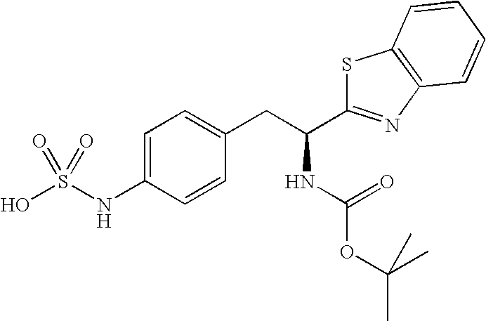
S1C(C(CC2=CC=C(NS(O)(=O)=O)C=C2)NC(OC(C)(C)C)=O)=NC2=C1C=CC=C2
